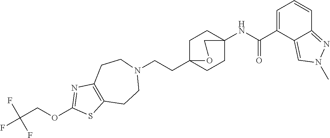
C1C2(CCN3CCC4=C(CC3)SC(OCC(F)(F)F)=N4)CCC(NC(C3=CC=CC4=NN(C)C=C34)=O)(C1)CO2
